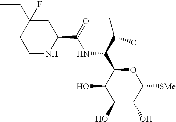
C1(O)C(O)C([SMe])OC(C(C(C)Cl)NC(C2CC(CC)(F)CCN2)=O)C1O
